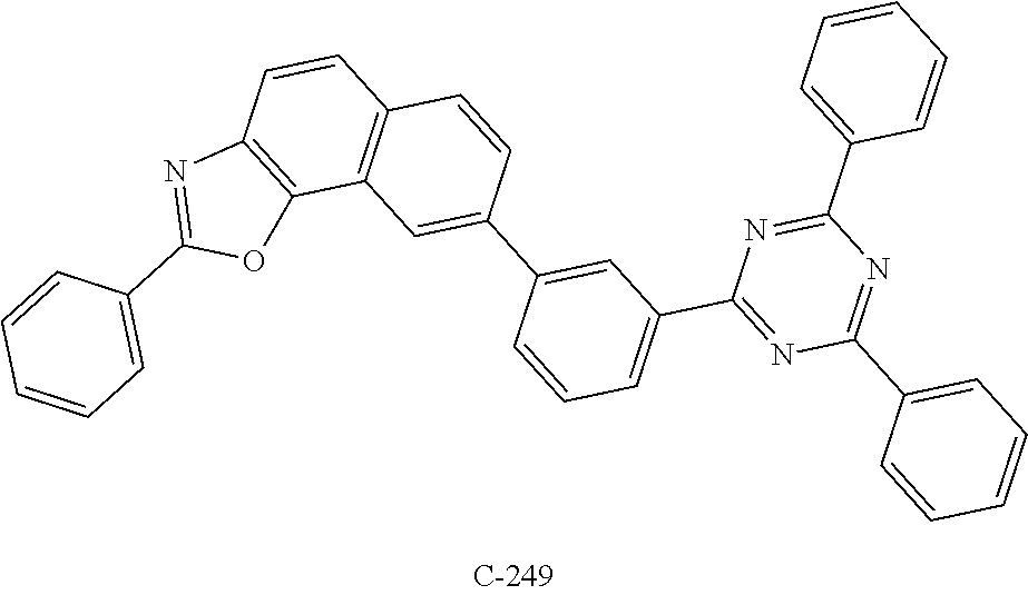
C12=C(C=C(C3=CC(C4=NC(C5=CC=CC=C5)=NC(C5=CC=CC=C5)=N4)=CC=C3)C=C1)C1=C(C=C2)N=C(C2=CC=CC=C2)O1
